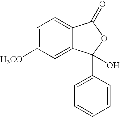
C1=C([H3CO])C=C2C(=C1)C(=O)OC2(C1=CC=CC=C1)O
